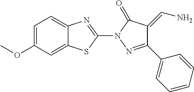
C12=CC=C(OC)C=C1SC(N1N=C(C3=CC=CC=C3)C(=CN)C1=O)=N2
